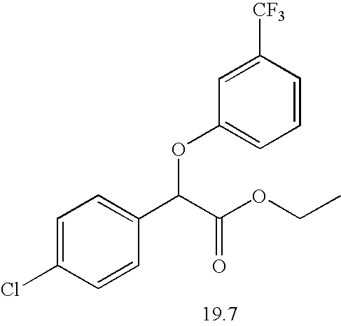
C1=C(Cl)C=CC(C(C(OCC)=O)OC2=CC=CC([CF3])=C2)=C1
